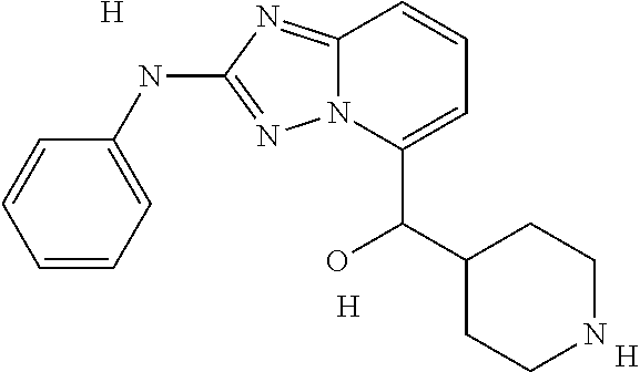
C1=CC=C(NC2=NN3C(=N2)C=CC=C3C(C2CCNCC2)O)C=C1.[H].[H].[H]
